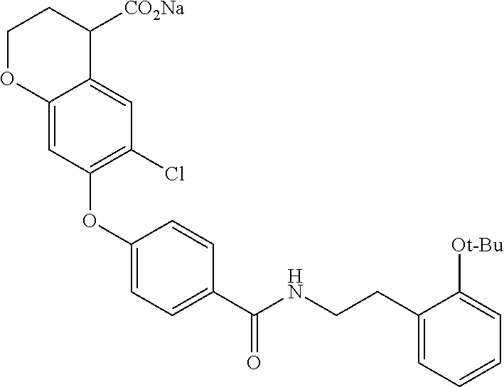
C1(OC2=C(Cl)C=C3C(=C2)OCCC3[CO2Na])=CC=C(C(NCCC2=CC=CC=C2[Ot-Bu])=O)C=C1
